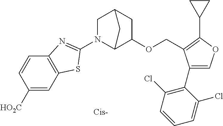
C1([HO2C])=CC2=C(C=C1)N=C(N1C3C(OCC4=C(C5CC5)OC=C4C4=C(Cl)C=CC=C4Cl)CC(C1)C3)S2
